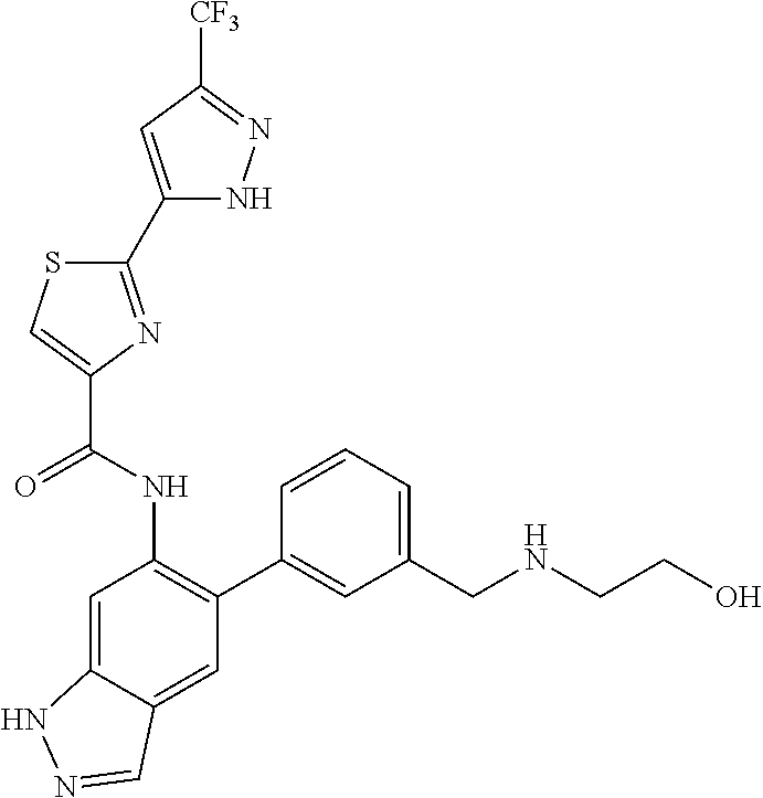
C1(C2=NC(C(NC3=C(C4=CC(CNCCO)=CC=C4)C=C4C(=C3)NN=C4)=O)=CS2)=CC([CF3])=NN1
